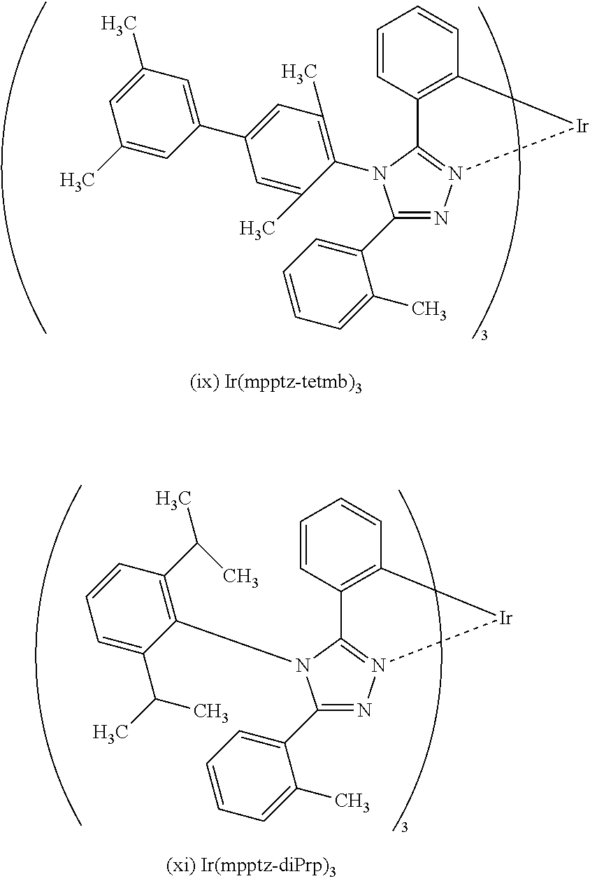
C1(C2=CC=CC=C2C)=NN2=C(N1C1=C(C)C=C(C3=CC(C)=CC(C)=C3)C=C1C)C1=C(C=CC=C1)[Ir]2.C1(C2=CC=CC=C2C)=NN2=C(N1C1=C(C(C)C)C=CC=C1C(C)C)C1=C(C=CC=C1)[Ir]2
